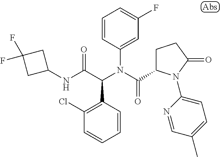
C1=CC(N(C(=O)C2CCC(=O)N2C2=CC=C(C)C=N2)C(C(NC2CC(F)(F)C2)=O)C2=C(Cl)C=CC=C2)=CC(F)=C1
